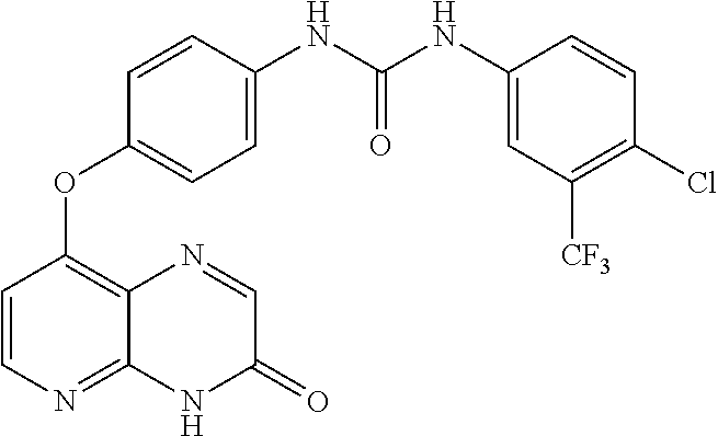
C1=CC(NC(NC2=CC([CF3])=C(Cl)C=C2)=O)=CC=C1OC1=C2C(=NC=C1)NC(=O)C=N2
